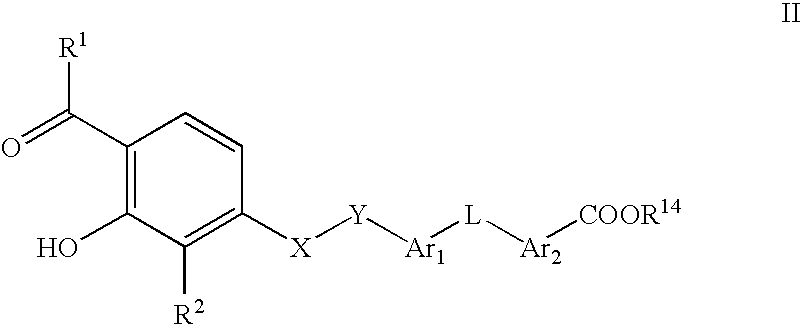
C1(C(=O)[R1])=C(O)C([R2])=C([X][Y][Ar1][L][Ar2][COOR14])C=C1
